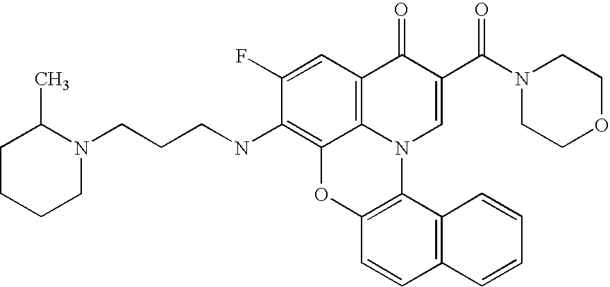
C1(F)=CC2=C3C(=C1NCCCN1C(C)CCCC1)OC1=C(N3C=C(C(N3CCOCC3)=O)C2=O)C2=C(C=C1)C=CC=C2
